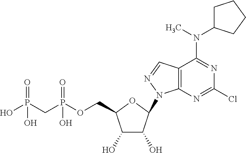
C1(O)C(O)C(N2C3=C(C=N2)C(N(C2CCCC2)C)=NC(Cl)=N3)OC1COP(CP(O)(=O)O)(=O)O
